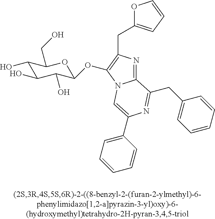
C1(O)C(O)C(O)C(OC2=C(CC3=CC=CO3)N=C3N2C=C(C2=CC=CC=C2)N=C3CC2=CC=CC=C2)OC1CO
